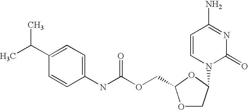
C1=C(C(C)C)C=CC(NC(OCC2OCC(N3C(=O)N=C(N)C=C3)O2)=O)=C1
